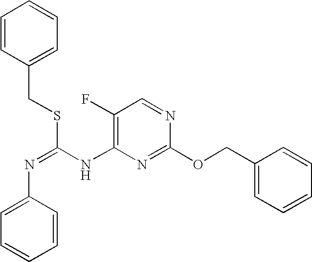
C1(F)=C(NC(=NC2=CC=CC=C2)SCC2=CC=CC=C2)N=C(OCC2=CC=CC=C2)N=C1
